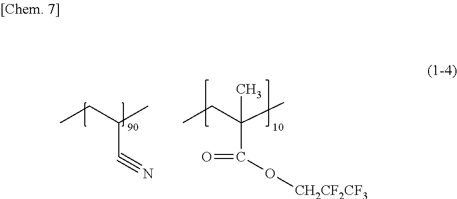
CCC(C)C#N.CCC(C)(C(O[CH2CF2CF3])=O)C
